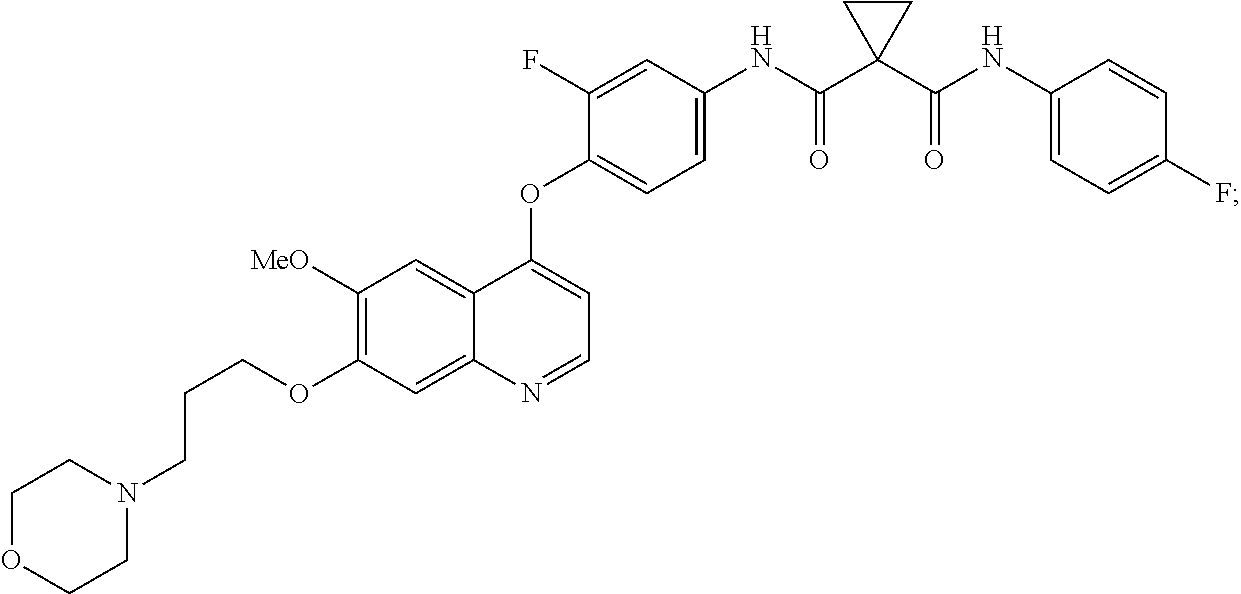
C1OCCN(CCCOC2=C([MeO])C=C3C(=C2)N=CC=C3OC2=CC=C(NC(C3(C(NC4=CC=C(F)C=C4)=O)CC3)=O)C=C2F)C1
